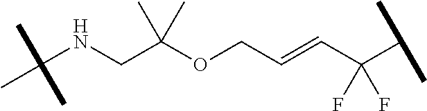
C(NCC(OCC=CC(C(C)C)(F)F)(C)C)(C)(C)C
